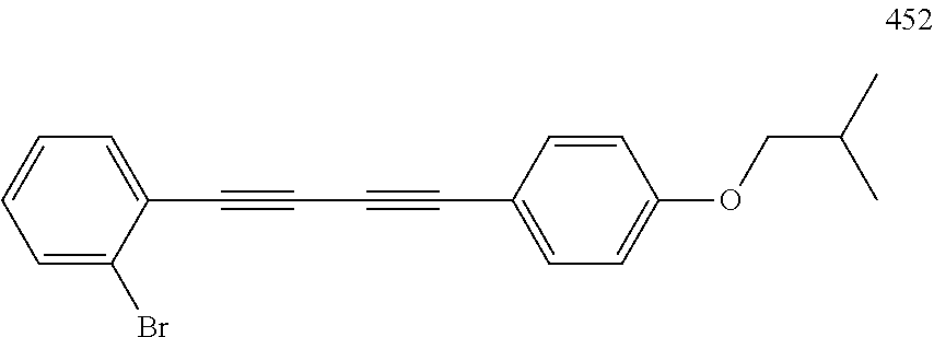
C1=C(Br)C(C#CC#CC2=CC=C(OCC(C)C)C=C2)=CC=C1
